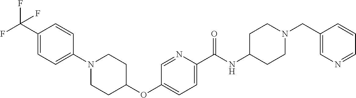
C1(C(F)(F)F)=CC=C(N2CCC(OC3=CC=C(C(NC4CCN(CC5=CN=CC=C5)CC4)=O)N=C3)CC2)C=C1
